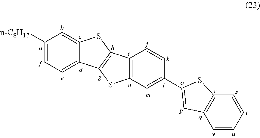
C1([n-C8H17])=CC=C2C(=C1)SC1=C2SC2=C1C=CC(C1=CC3=C(S1)C=CC=C3)=C2
